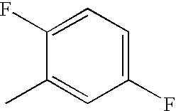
C1(C)=CC(F)=CC=C1F
